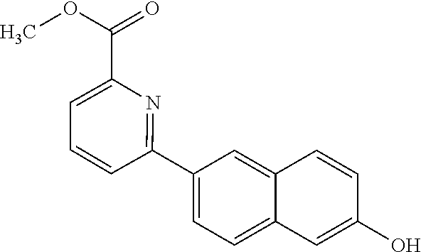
C1(O)=CC2=CC=C(C3=NC(C(OC)=O)=CC=C3)C=C2C=C1
